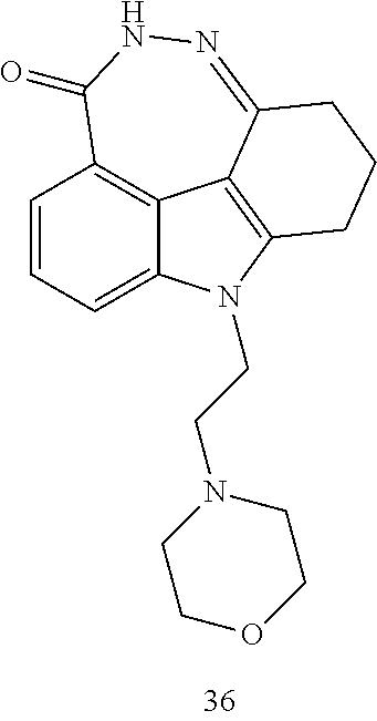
C1=CC=C2C3=C1C(=O)NN=C1C3=C(N2CCN2CCOCC2)CCC1
